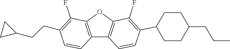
C12=C(OC3=C1C=CC(C1CCC(CCC)CC1)=C3F)C(F)=C(CCC1CC1)C=C2
